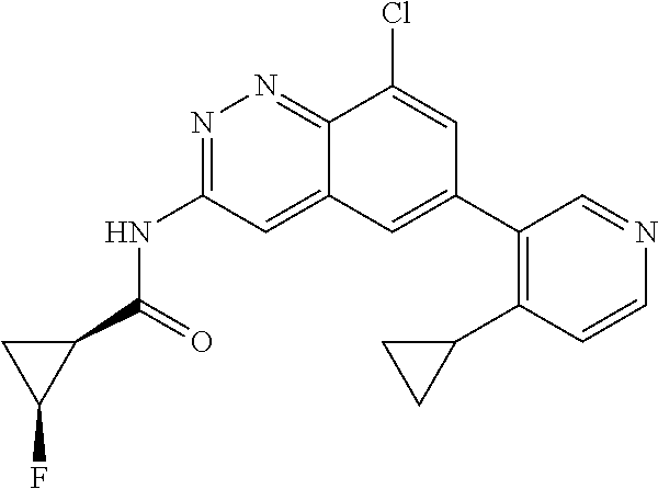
FC1C(C(NC2=NN=C3C(=C2)C=C(C2=C(C4CC4)C=CN=C2)C=C3Cl)=O)C1
